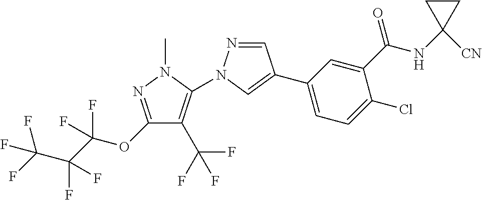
C1(C(F)(F)F)=C(N2N=CC(C3=CC=C(Cl)C(C(NC4([CN])CC4)=O)=C3)=C2)N(C)N=C1OC(C(F)(C(F)(F)F)F)(F)F
